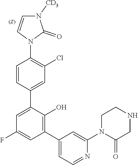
C1=CN(C2=C(Cl)C=C(C3=CC(F)=CC(C4=CC=NC(N5CCNCC5=O)=C4)=C3O)C=C2)C(=O)N1[CD3]
